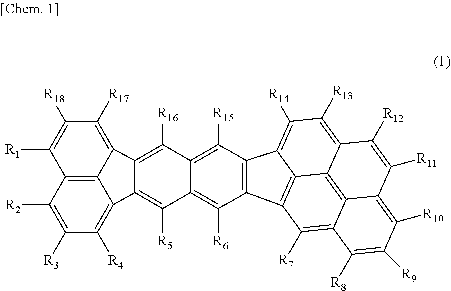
C12=C3C(=C([R17])C([R18])=C1[R1])C1=C([R16])C4=C([R15])C5=C(C([R6])=C4C([R5])=C1C3=C([R4])C([R3])=C2[R2])C1=C2C5=C([R14])C([R13])=C3C2=C2C(=C([R10])C([R9])=C([R8])C2=C1[R7])C([R11])=C3[R12]
